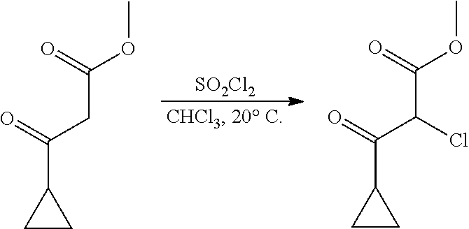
COC(CC(C1CC1)=O)=O.[SO2Cl2].COC(C(C(C1CC1)=O)Cl)=O
